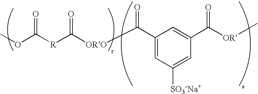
COC([R]C([ORO]C(C1=CC([SO3-Na+])=CC(C([OR]C)=O)=C1)=O)=O)=O
